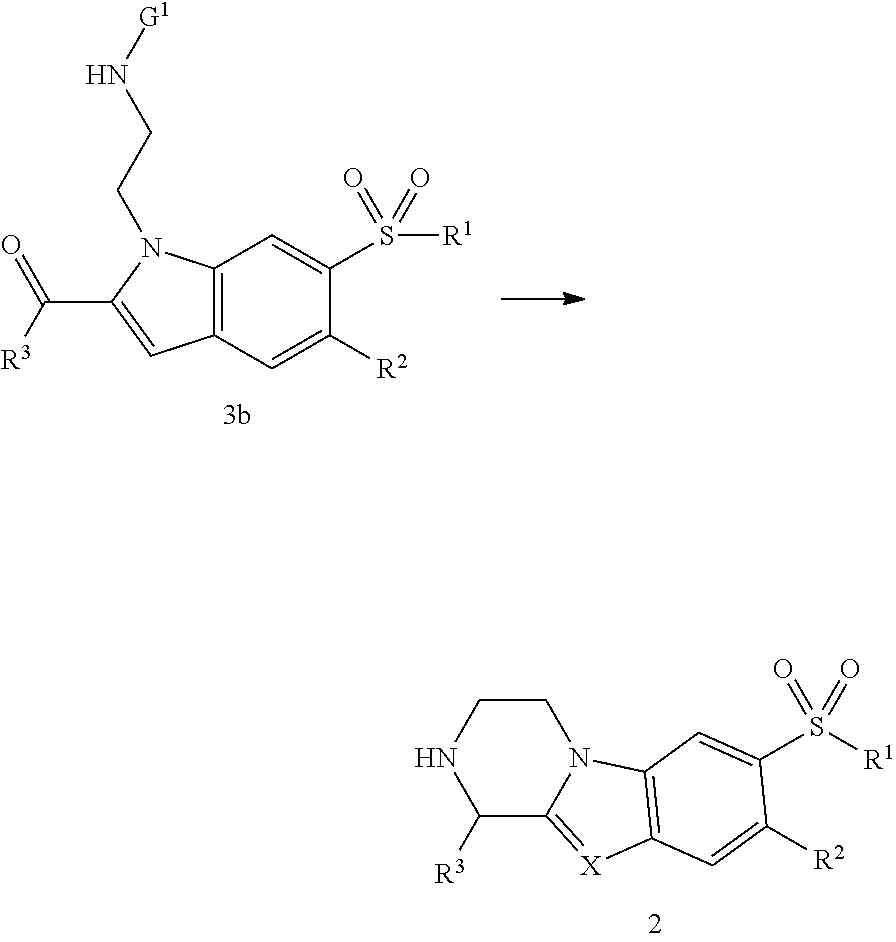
N1CCN2C(=[X]C3=C2C=C(S([R1])(=O)=O)C([R2])=C3)C1[R3].C12=C(C=C([R2])C(S([R1])(=O)=O)=C1)C=C(C([R3])=O)N2CCN[G1]
